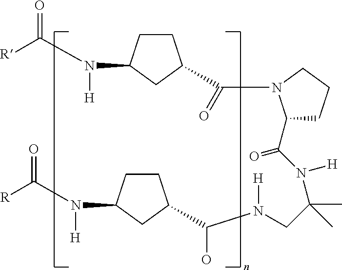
[R]C(N([H])C1CCC(C(=O)N2C(C(=O)N([H])C(C)(CN(C(O)C3CCC(N([H])C(=O)[R])C3)[H])C)CCC2)C1)=O
